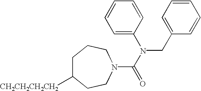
C1C([CH2CH2CH2CH2])CCN(C(N(C2=CC=CC=C2)CC2=CC=CC=C2)=O)CC1
